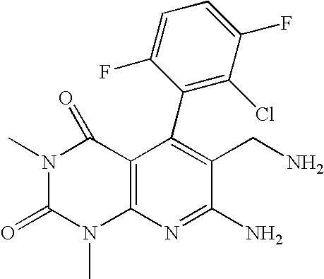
C1(C2=C(Cl)C(F)=CC=C2F)=C(CN)C(N)=NC2=C1C(=O)N(C)C(=O)N2C
